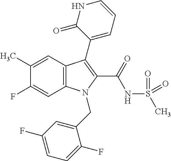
C1(C)=CC2=C(C=C1F)N(CC1=CC(F)=CC=C1F)C(C(NS(C)(=O)=O)=O)=C2C1=CC=CNC1=O
